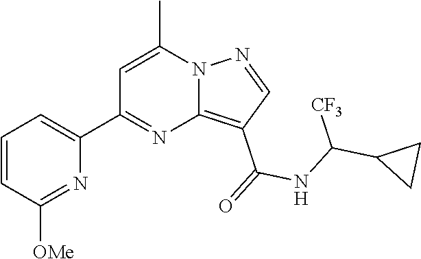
C12=C(C(=O)NC(C3CC3)[CF3])C=NN1C(C)=CC(C1=CC=CC([OMe])=N1)=N2
